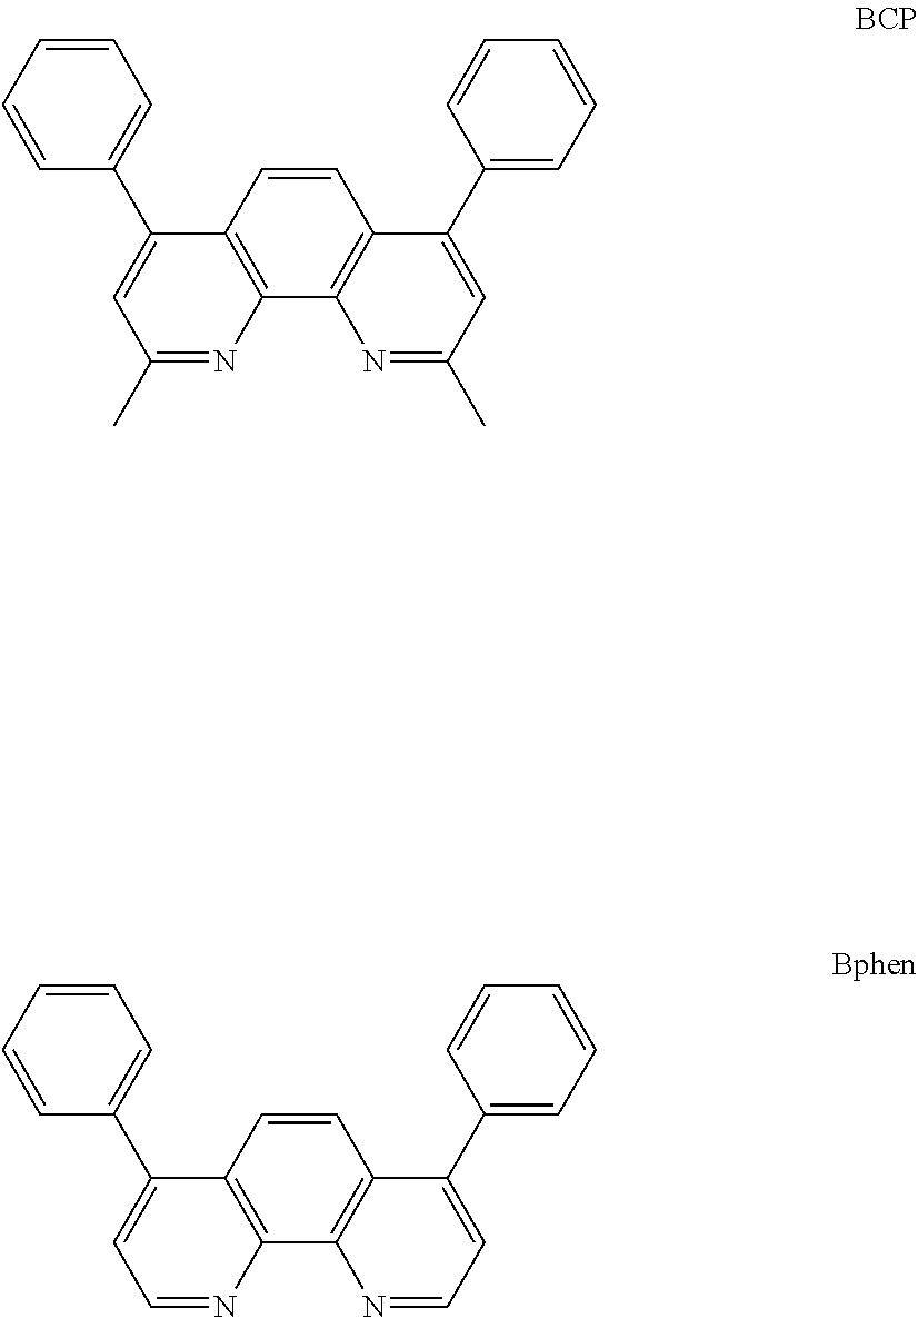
C12=C(C=CC3=C1N=C(C)C=C3C1=CC=CC=C1)C(C1=CC=CC=C1)=CC(C)=N2.C12=C(C=CC3=C1N=CC=C3C1=CC=CC=C1)C(C1=CC=CC=C1)=CC=N2
